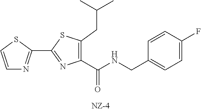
C1=CSC(C2=NC(C(NCC3=CC=C(F)C=C3)=O)=C(CC(C)C)S2)=N1
